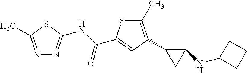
C1(C2=C(C)SC(C(NC3=NN=C(C)S3)=O)=C2)CC1NC1CCC1
